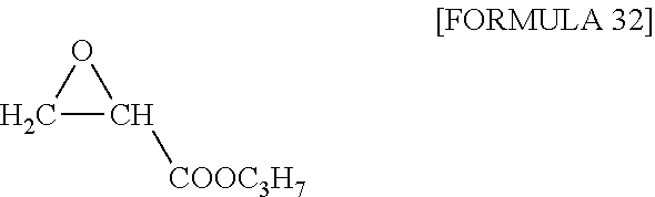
C1C([COOC3H7])O1
